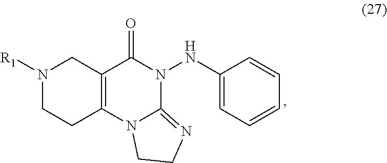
[R1]N1CCC2=C(C1)C(=O)N(NC1=CC=CC=C1)C1=NCCN21
